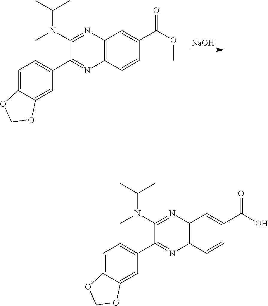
C1=C2C(=CC(C3=NC4=C(C=C(C(OC)=O)C=C4)N=C3N(C)C(C)C)=C1)OCO2.[NaOH].C1=C2C(=CC(C3=NC4=C(C=C(C(O)=O)C=C4)N=C3N(C)C(C)C)=C1)OCO2
